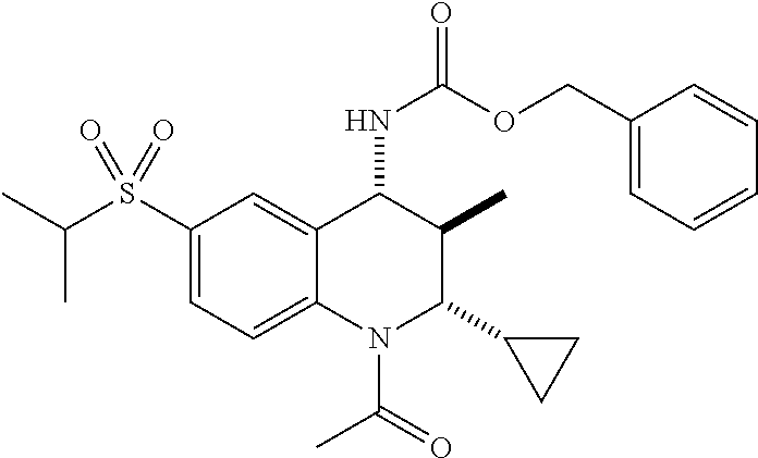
C1(S(C(C)C)(=O)=O)=CC=C2C(=C1)C(NC(=O)OCC1=CC=CC=C1)C(C)C(C1CC1)N2C(=O)C
